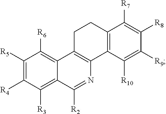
C1([R5])=C([R4])C([R3])=C2C(=C1[R6])C1=C(C3=C(CC1)C([R7])=C([R8])C([R9])=C3[R10])N=C2[R2]
